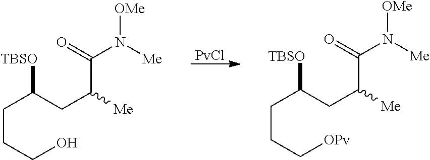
[PvCl].C(C(CC([Me])C(=O)N([Me])[OMe])[TBSO])CCO.C(C(CC([Me])C(=O)N([Me])[OMe])[TBSO])CC[OPv]
